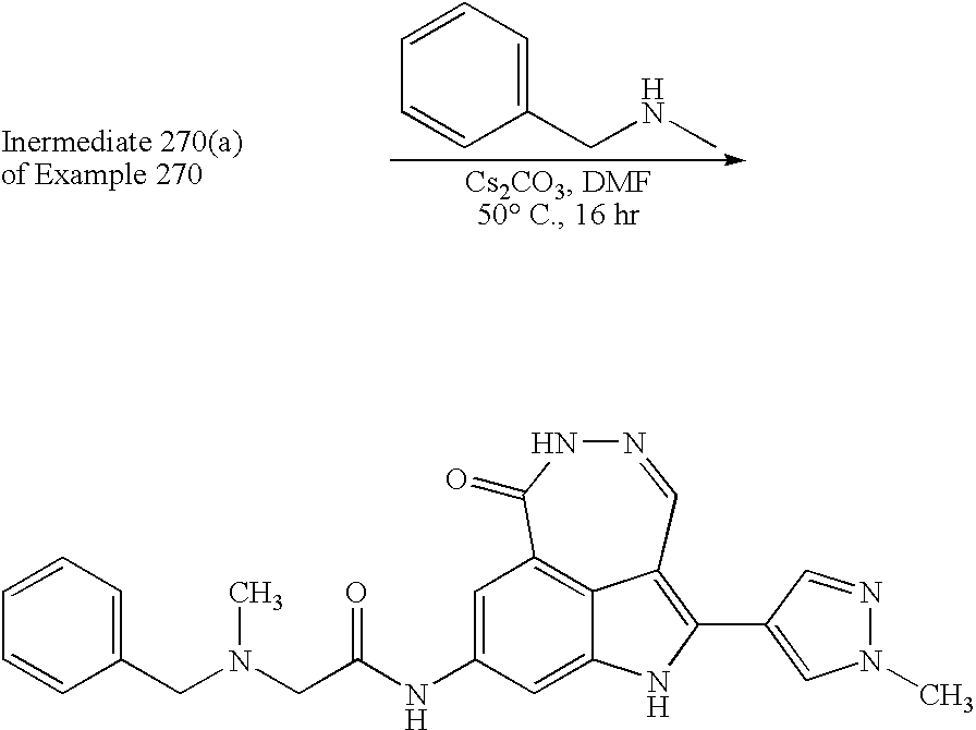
CNCC1=CC=CC=C1.C1=C(NC(=O)CN(CC2=CC=CC=C2)C)C=C2NC(C3=CN(C)N=C3)=C3C2=C1C(=O)NN=C3
